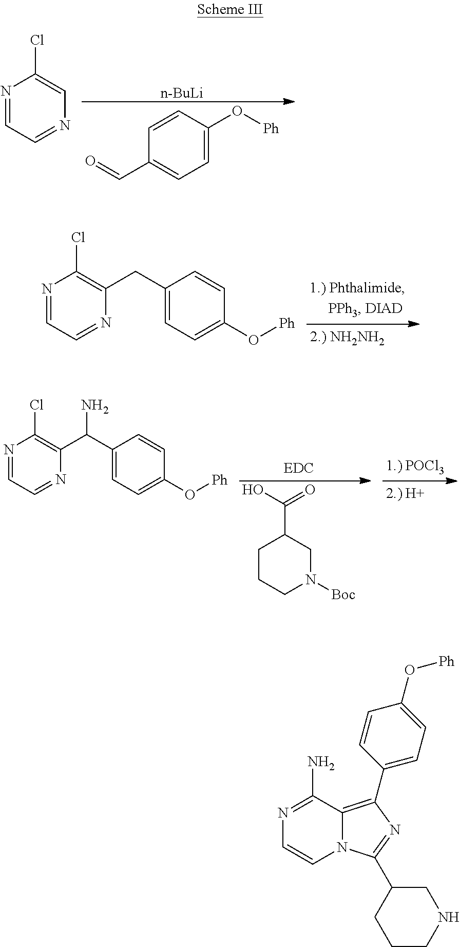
[n-BuLi].C1=CC(O[Ph])=CC=C1C=O.N1=CC=NC=C1Cl.N1=CC=NC(CC2=CC=C(O[Ph])C=C2)=C1Cl.OC(=O)C1CCCN([Boc])C1.N1=CC=NC(C(C2=CC=C(O[Ph])C=C2)N)=C1Cl.N1=C(N)C2=C(C3=CC=C(O[Ph])C=C3)N=C(C3CNCCC3)N2C=C1
